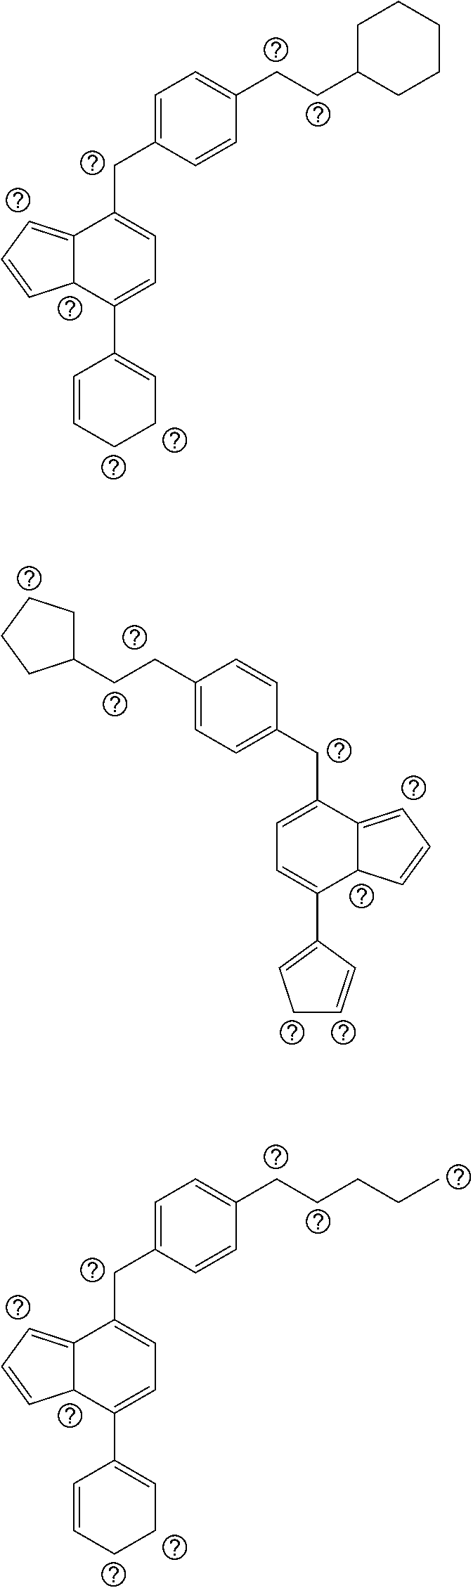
C(CC1CCCCC1)C1=CC=C(CC2=CC=C(C3=CCCC=C3)C3C2=CC=C3)C=C1.C1(CCC2CCCC2)=CC=C(CC2=CC=C(C3=CCC=C3)C3C2=CC=C3)C=C1.C(CCCC)C1=CC=C(CC2=CC=C(C3=CCCC=C3)C3C2=CC=C3)C=C1
